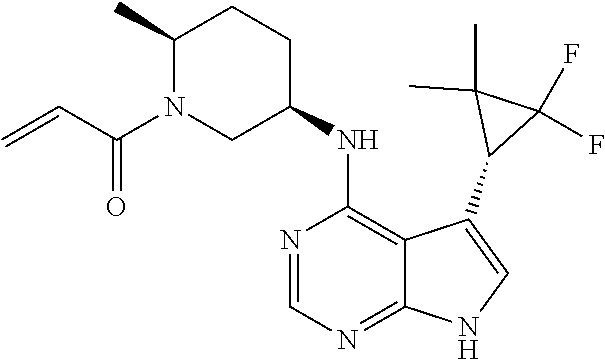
C1(C)N(C(C=C)=O)CC(NC2=C3C(=NC=N2)NC=C3C2C(F)(F)C2(C)C)CC1
